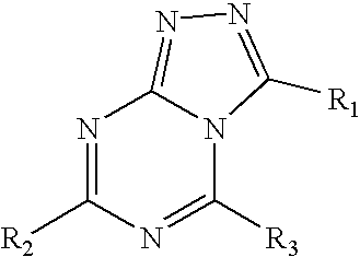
N1=C([R2])N=C([R3])N2C1=NN=C2[R1]
